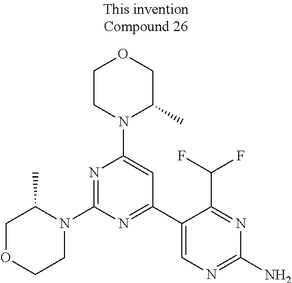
N1=C(N2C(C)COCC2)N=C(C2=CN=C(N)N=C2C(F)F)C=C1N1C(C)COCC1
